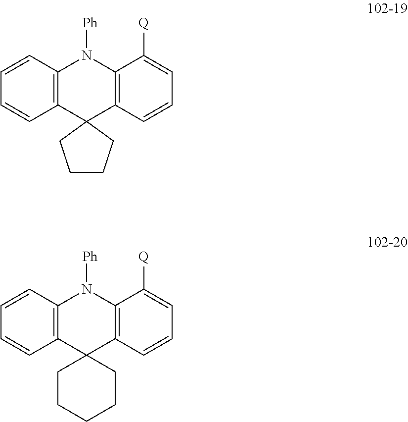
C1=CC=CC2=C1N([Ph])C1=C(C=CC=C1[Q])C21CCCC1.C1=CC=CC2=C1N([Ph])C1=C(C=CC=C1[Q])C21CCCCC1
